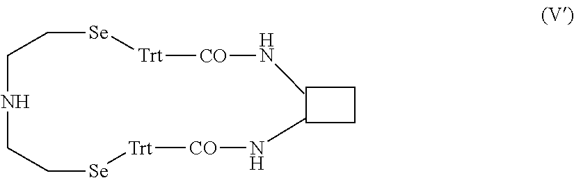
C(NCC[Se][Trt][CO]NC)C[Se][Trt][CO]NC
